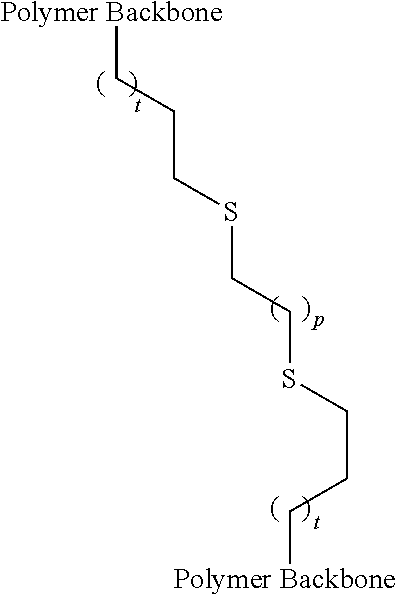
[Polymer Backbone]CCCSCCSCCC[Polymer Backbone]
